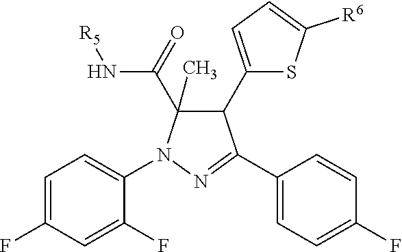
C1=C(F)C=C(F)C(N2C(C)(C(=O)N[R5])C(C3=CC=C([R6])S3)C(C3=CC=C(F)C=C3)=N2)=C1
